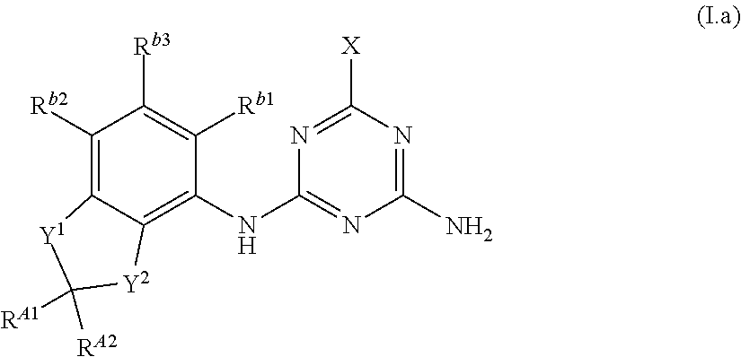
C1([Rb2])=C2C(=C(NC3=NC(N)=NC([X])=N3)C([Rb1])=C1[Rb3])[Y2]C([RA2])([RA1])[Y1]2
